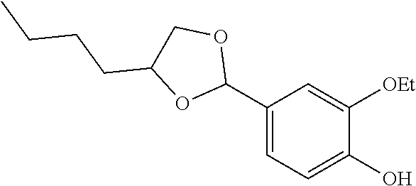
C1(C2OCC(CCCC)O2)=CC=C(O)C([OEt])=C1
